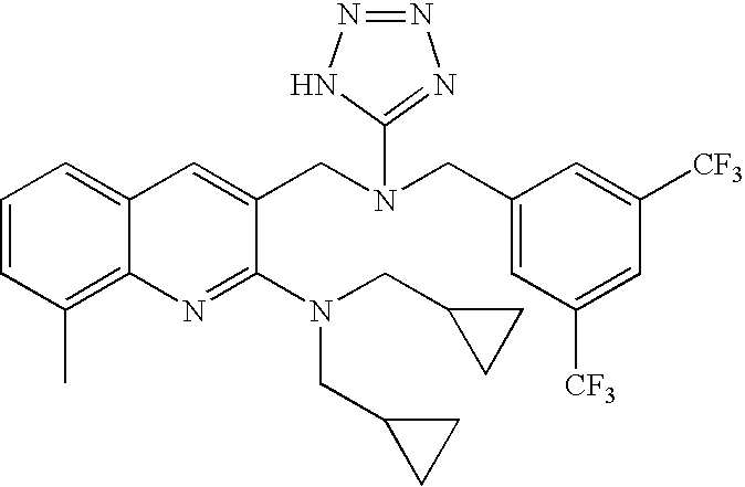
C1=CC(C)=C2C(=C1)C=C(CN(CC1=CC([CF3])=CC([CF3])=C1)C1=NN=NN1)C(N(CC1CC1)CC1CC1)=N2
